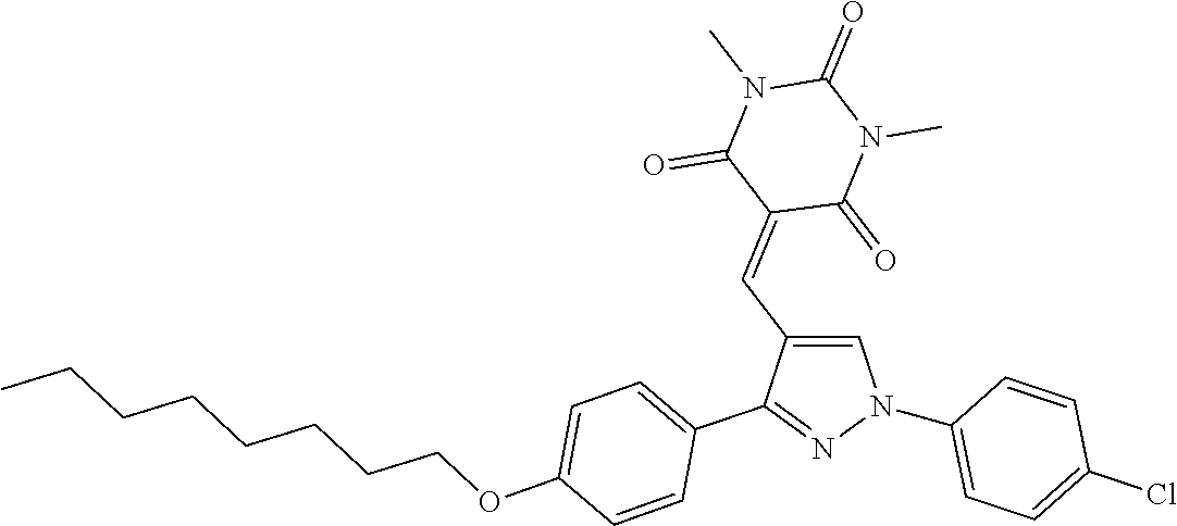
C1(N2C=C(C=C3C(=O)N(C)C(=O)N(C)C3=O)C(C3=CC=C(OCCCCCCCC)C=C3)=N2)=CC=C(Cl)C=C1
